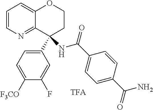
C1=CN=C2C(=C1)OCCC2(NC(C1=CC=C(C(=O)N)C=C1)=O)C1=CC=C([F3CO])C(F)=C1
